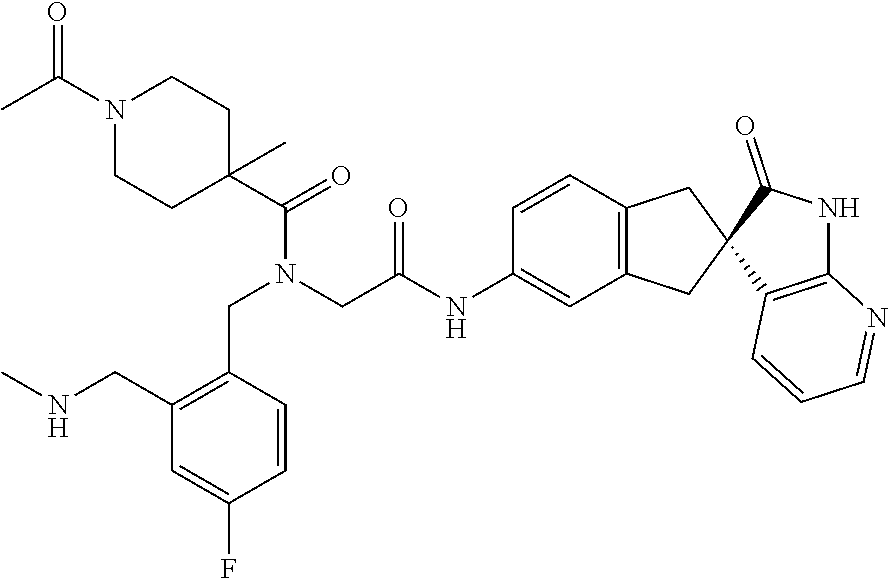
C1=CC(CN(C(C2(C)CCN(C(=O)C)CC2)=O)CC(NC2=CC3=C(C=C2)CC2(C3)C3=C(NC2=O)N=CC=C3)=O)=C(CNC)C=C1F
